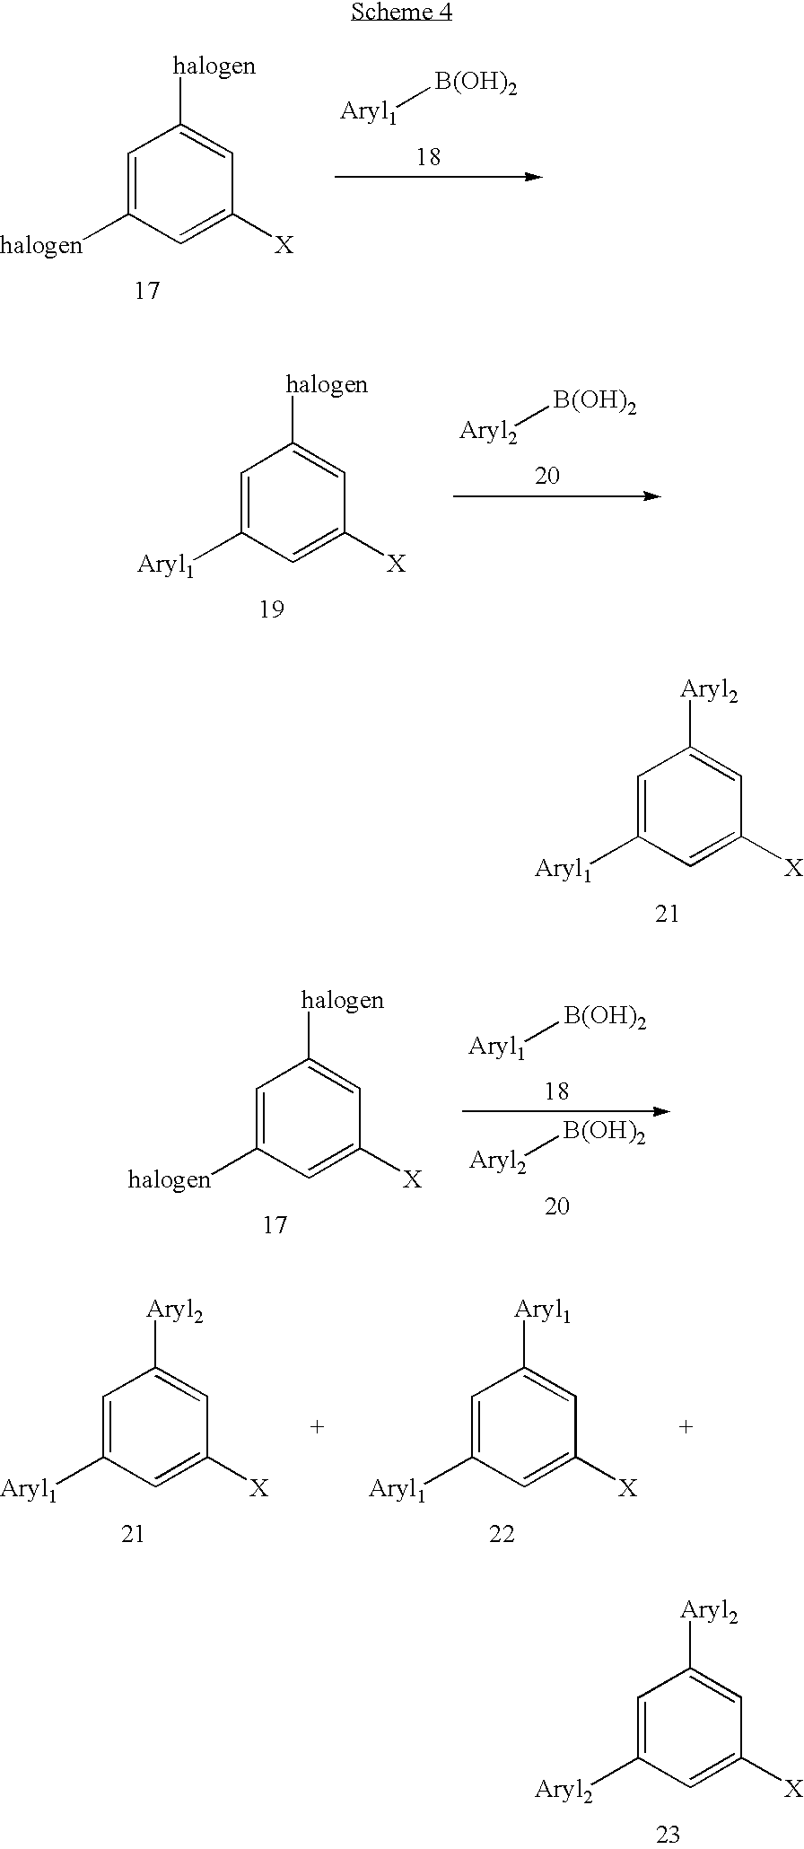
C1=C([halogen])C=C([X])C=C1[halogen].[Aryl1][B(OH)2].C1=C([Aryl1])C=C([X])C=C1[Aryl2].C1=C([halogen])C=C([X])C=C1[halogen].[Aryl1][B(OH)2].[Aryl2][B(OH)2].C1=C([Aryl1])C=C([X])C=C1[Aryl1].C1=C([Aryl1])C=C([X])C=C1[Aryl2].C1=C([Aryl2])C=C([X])C=C1[Aryl2].[Aryl2][B(OH)2].C1=C([Aryl1])C=C([X])C=C1[halogen]
